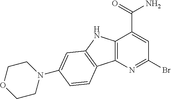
C12=C(N=C(Br)C=C1C(=O)N)C1=C(N2)C=C(N2CCOCC2)C=C1
